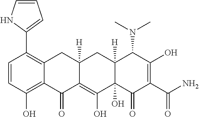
C1=CC(O)=C2C(=C1C1=CC=CN1)CC1([H])C(=C(O)C3(O)C([H])(C1)C(N(C)C)C(O)=C(C(=O)N)C3=O)C2=O
